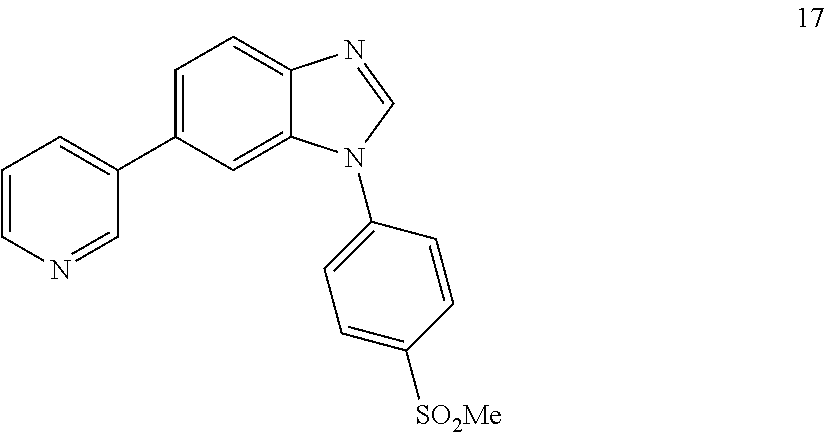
C1=CN=CC(C2=CC=C3C(=C2)N(C2=CC=C([SO2Me])C=C2)C=N3)=C1
